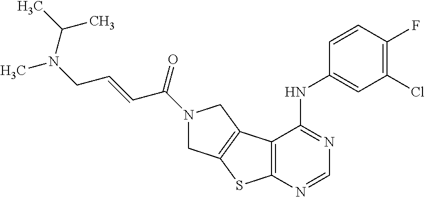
C1(Cl)=C(F)C=CC(NC2=NC=NC3=C2C2=C(S3)CN(C(=O)C=CCN(C)C(C)C)C2)=C1
